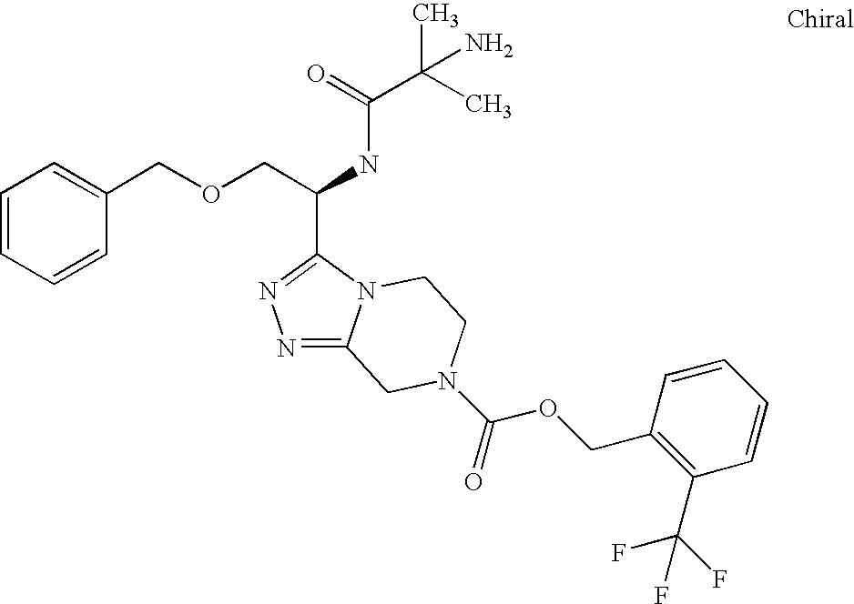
N1=C2N(C(C(COCC3=CC=CC=C3)NC(C(C)(C)N)=O)=N1)CCN(C(=O)OCC1=C(C(F)(F)F)C=CC=C1)C2
